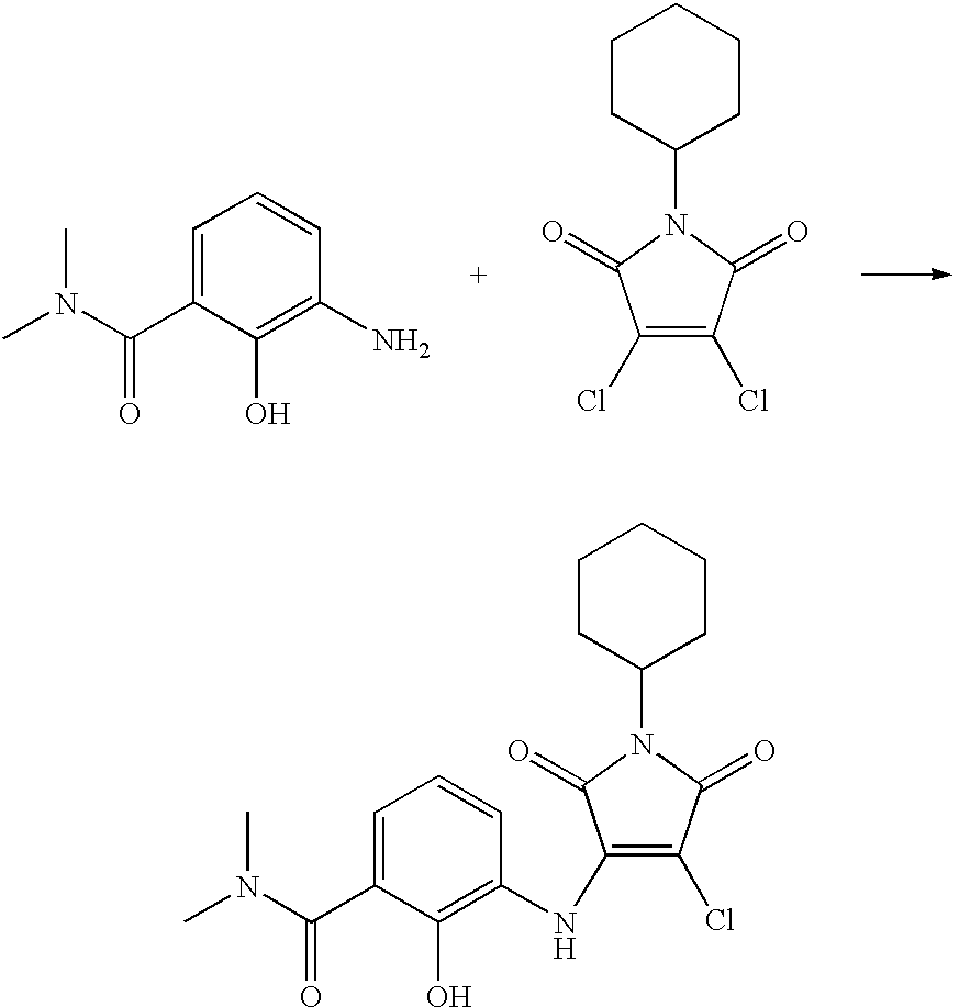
C1(NC2=C(O)C(C(N(C)C)=O)=CC=C2)=C(Cl)C(=O)N(C2CCCCC2)C1=O.C1(Cl)=C(Cl)C(=O)N(C2CCCCC2)C1=O.C1=C(C(N(C)C)=O)C(O)=C(N)C=C1
